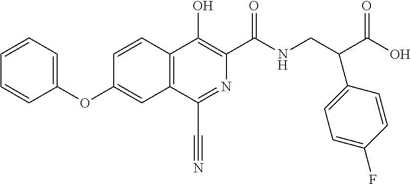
C1(OC2=CC3=C(C=C2)C(O)=C(C(NCC(C(O)=O)C2=CC=C(F)C=C2)=O)N=C3C#N)=CC=CC=C1
